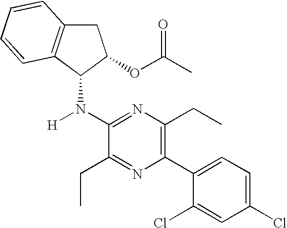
C1(N(C2C3=C(CC2OC(C)=O)C=CC=C3)[H])=NC(CC)=C(C2=CC=C(Cl)C=C2Cl)N=C1CC
